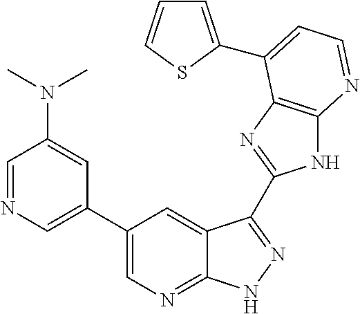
C1=NC=C(C2=CN=C3C(=C2)C(C2=NC4=C(N2)N=CC=C4C2=CC=CS2)=NN3)C=C1N(C)C
